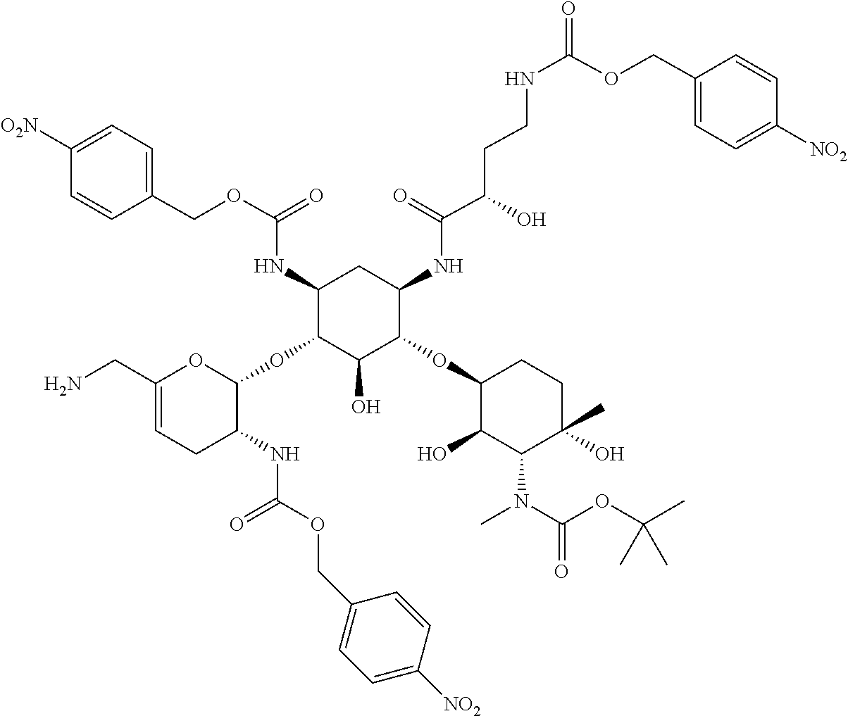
C1(COC(=O)NC2C(OC3C(NC(OCC4=CC=C([NO2])C=C4)=O)CC=C(CN)O3)C(O)C(OC3C(O)C(N(C(OC(C)(C)C)=O)C)C(C)(O)CC3)C(NC(C(CCNC(=O)OCC3=CC=C([NO2])C=C3)O)=O)C2)=CC=C([O2N])C=C1
